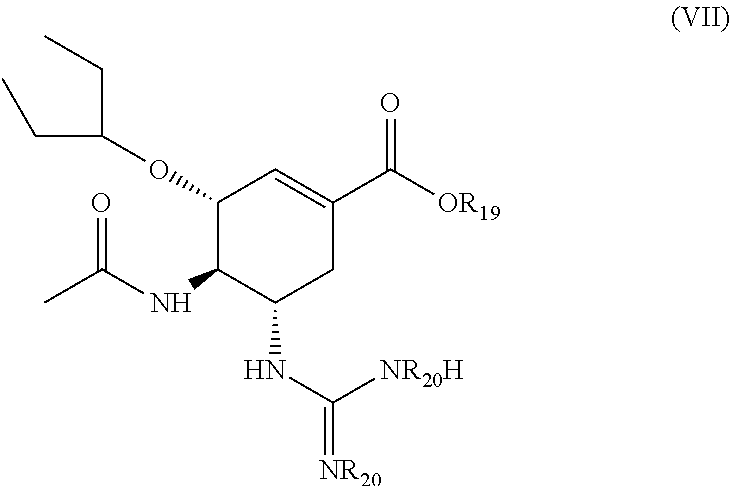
C1(OC(CC)CC)C(NC(C)=O)C(NC(=[NR20])[NR20H])CC(C(=O)[OR19])=C1
